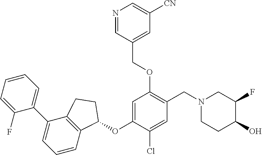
C1(F)=CC=CC=C1C1=CC=CC2=C1CCC2OC1=CC(OCC2=CC([CN])=CN=C2)=C(CN2CCC(O)C(F)C2)C=C1Cl
